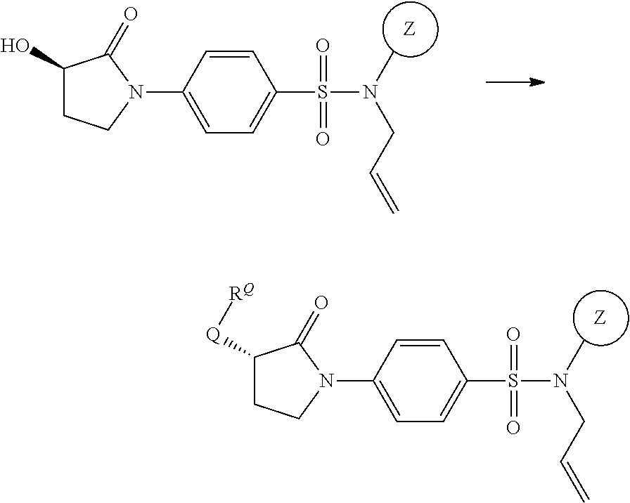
C1(N2C(=O)C([Q][RQ])CC2)=CC=C(S(=O)(=O)N(C)CC=C)C=C1.C1(N2C(=O)C(O)CC2)=CC=C(S(=O)(=O)N(C)CC=C)C=C1
